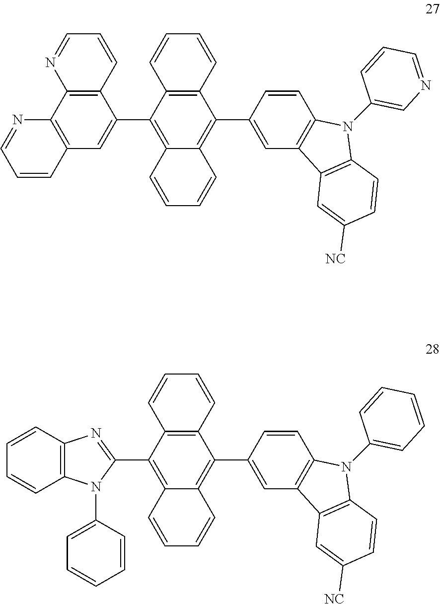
C1(C2=C3C(=C(C4=CC5=C(C=C4)N(C4=CN=CC=C4)C4=C5C=C([NC])C=C4)C4=C2C=CC=C4)C=CC=C3)=CC2=C(C3=C1C=CC=N3)N=CC=C2.C1(C2=C3C(=C(C4=CC5=C(C=C4)N(C4=CC=CC=C4)C4=C5C=C([NC])C=C4)C4=C2C=CC=C4)C=CC=C3)=NC2=C(N1C1=CC=CC=C1)C=CC=C2
